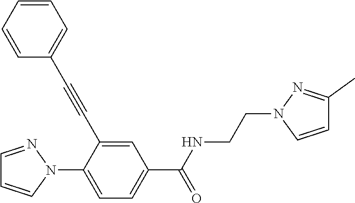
C1=CC=CC(C#CC2=CC(C(NCCN3C=CC(C)=N3)=O)=CC=C2N2N=CC=C2)=C1
